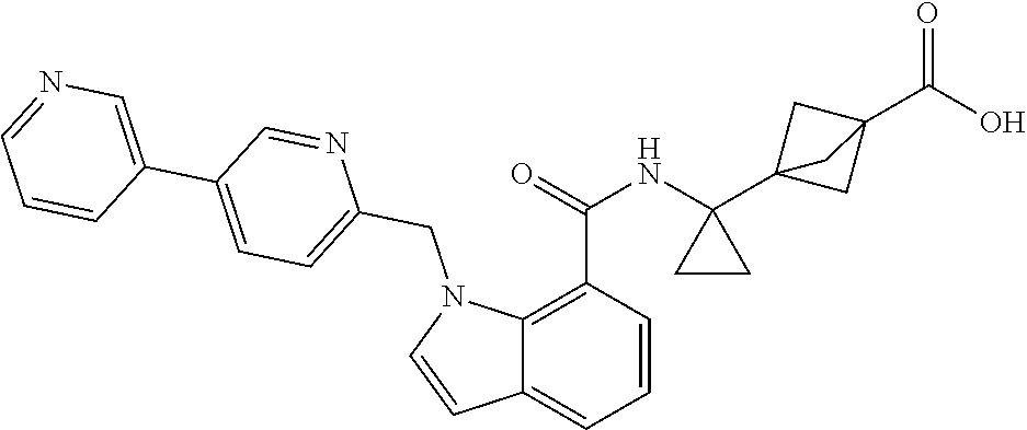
C1=CC(C(=O)NC2(C34CC(C(O)=O)(C3)C4)CC2)=C2C(=C1)C=CN2CC1=CC=C(C2=CN=CC=C2)C=N1
